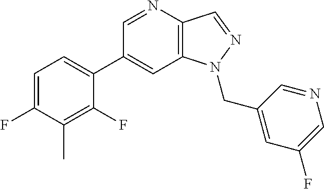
C1(C2=CC=C(F)C(C)=C2F)=CC2=C(C=NN2CC2=CC(F)=CN=C2)N=C1
